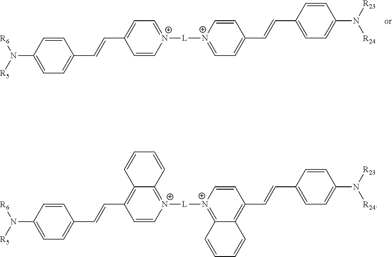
N(C1=CC=C(C=CC2=CC=[N+]([L][N+]3=CC=C(C=CC4=CC=C(N([R23])[R24])C=C4)C=C3)C=C2)C=C1)([R5])[R6].N(C1=CC=C(C=CC2=C3C(=[N+]([L][N+]4=C5C(=C(C=CC6=CC=C(N([R23])[R24])C=C6)C=C4)C=CC=C5)C=C2)C=CC=C3)C=C1)([R5])[R6]
